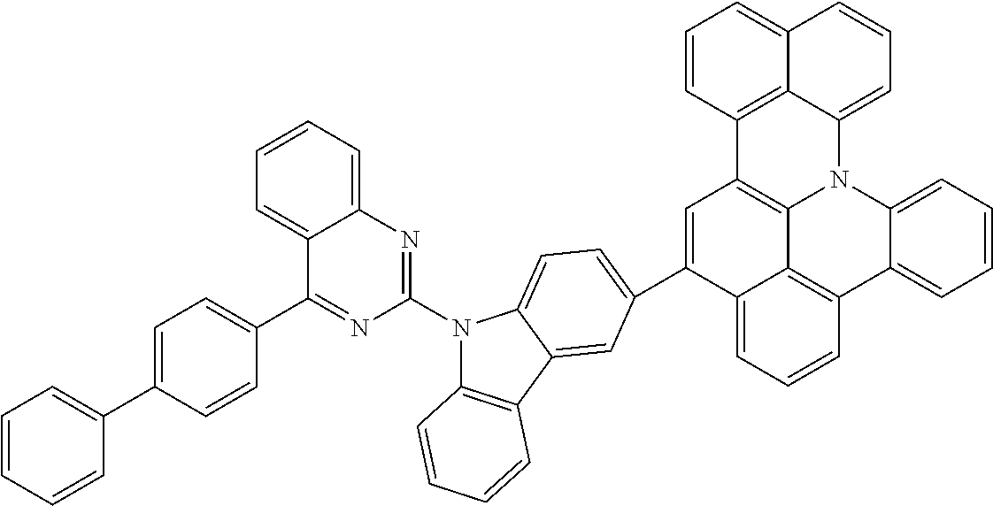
C12=CC=CC3=C1C1=C(C=C2C2=CC=C4N(C5=NC6=CC=CC=C6C(C6=CC=C(C7=CC=CC=C7)C=C6)=N5)C5=C(C4=C2)C=CC=C5)C2=C4C(=CC=CC4=CC=C2)N1C1=CC=CC=C31
